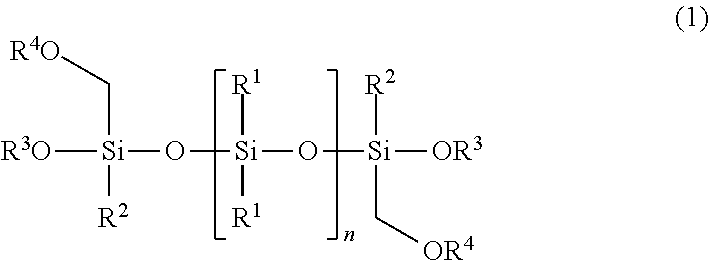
C([Si](O[Si](O[Si]([OR3])([R2])C[OR4])([R1])[R1])([R3O])[R2])[R4O]
